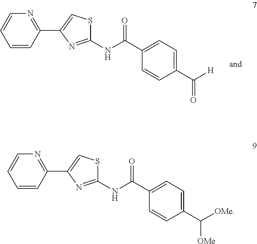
C1(NC(C2=CC=C(C([H])=O)C=C2)=O)=NC(C2=NC=CC=C2)=CS1.C1(NC(C2=CC=C(C([OMe])[OMe])C=C2)=O)=NC(C2=NC=CC=C2)=CS1
